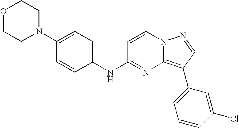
C1(N2CCOCC2)=CC=C(NC2=NC3=C(C4=CC=CC(Cl)=C4)C=NN3C=C2)C=C1
